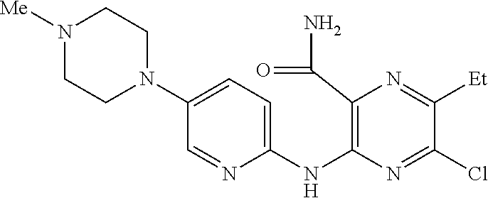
C1(NC2=C(C(N)=O)N=C([Et])C(Cl)=N2)=CC=C(N2CCN([Me])CC2)C=N1
